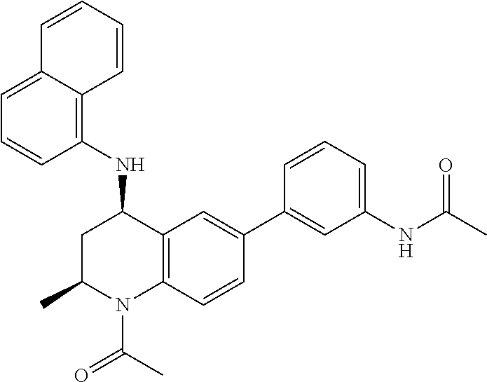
N(C1CC(C)N(C(C)=O)C2=C1C=C(C1=CC(NC(C)=O)=CC=C1)C=C2)C1=C2C(=CC=C1)C=CC=C2
